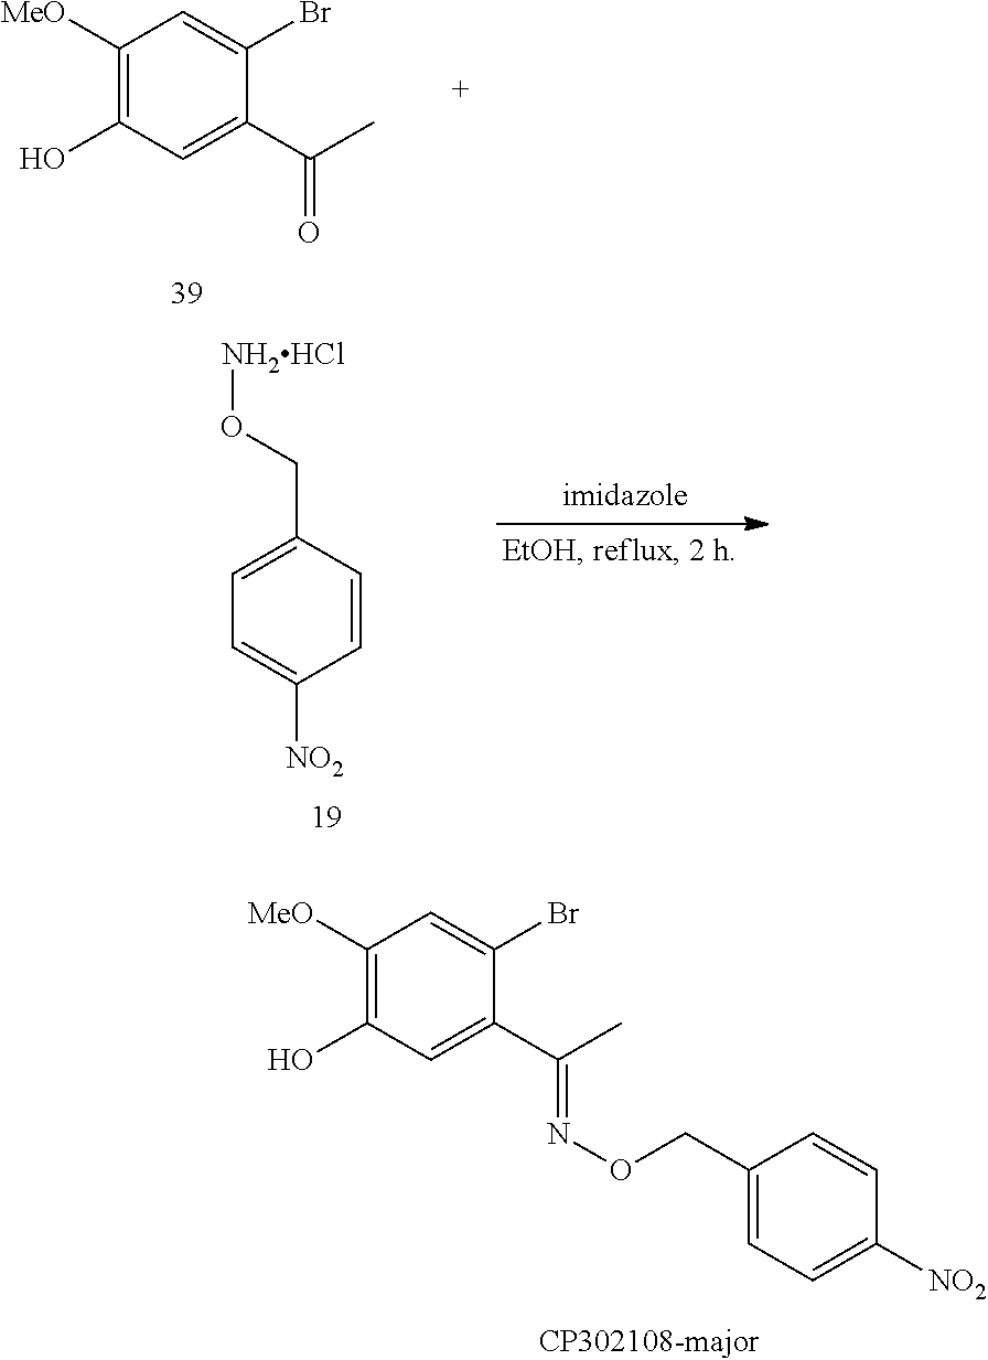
C1=C(CO[NH2HCl])C=CC([NO2])=C1.C1([MeO])=C(O)C=C(C(C)=NOCC2=CC=C([NO2])C=C2)C(Br)=C1.C1([MeO])=C(O)C=C(C(C)=O)C(Br)=C1
